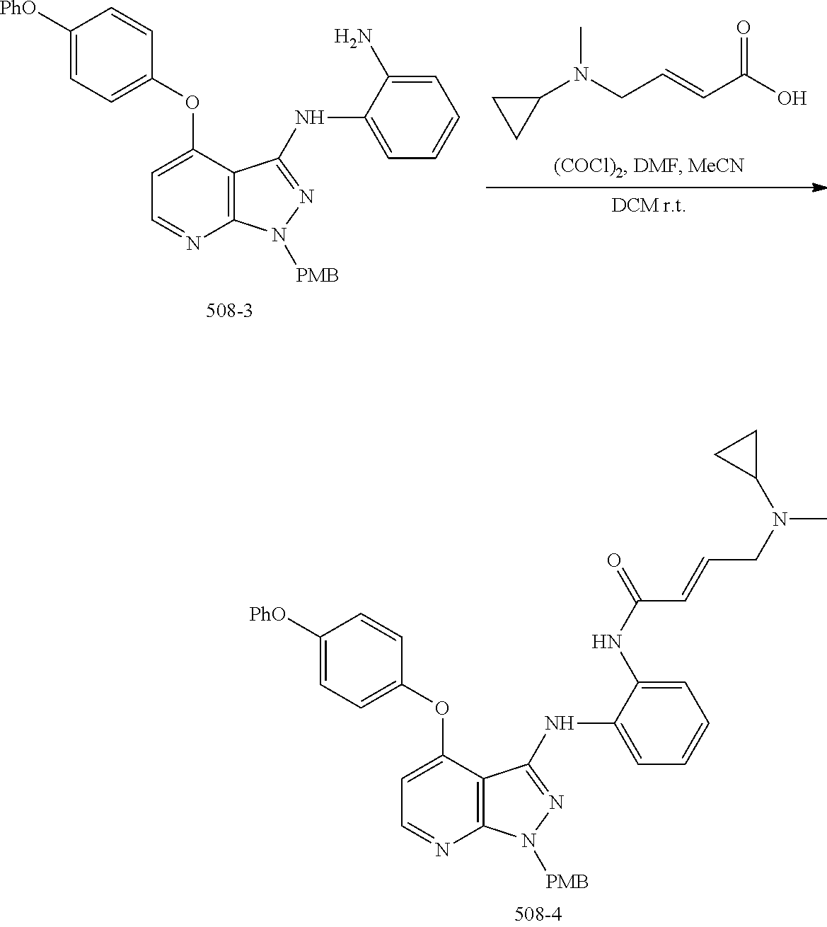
C1(N(CC=CC(O)=O)C)CC1.C1(OC2=CC=NC3=C2C(NC2=CC=CC=C2N)=NN3[PMB])=CC=C([PhO])C=C1.C1(OC2=CC=NC3=C2C(NC2=CC=CC=C2NC(=O)C=CCN(C)C2CC2)=NN3[PMB])=CC=C([PhO])C=C1
